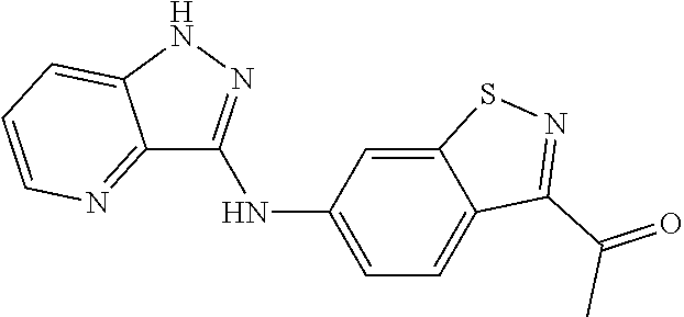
C12=NC=CC=C1NN=C2NC1=CC=C2C(=C1)SN=C2C(=O)C
